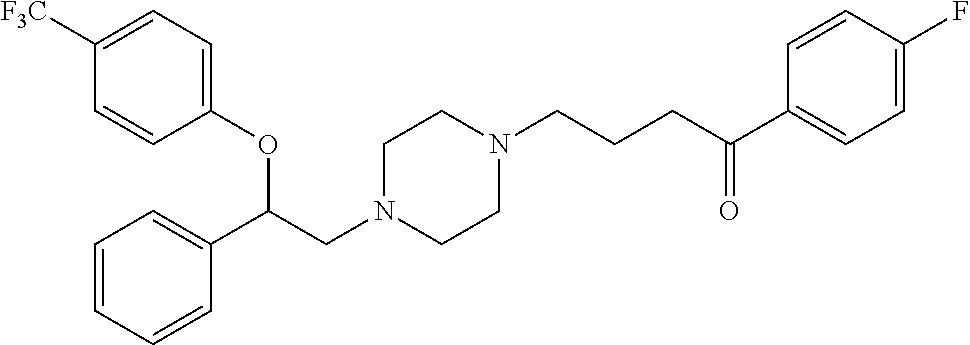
C1(OC(CN2CCN(CCCC(C3=CC=C(F)C=C3)=O)CC2)C2=CC=CC=C2)=CC=C([F3C])C=C1
